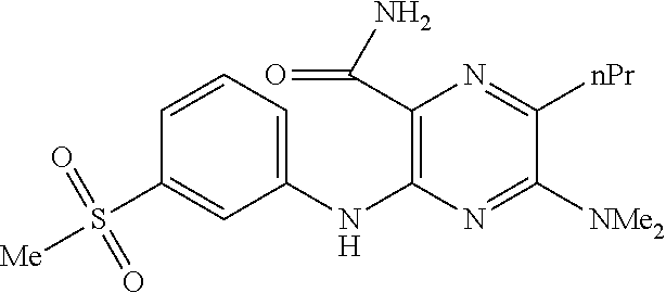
C1(NC2=C(C(N)=O)N=C([nPr])C([NMe2])=N2)=CC=CC(S([Me])(=O)=O)=C1
